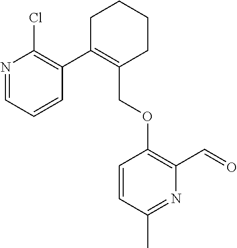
C1C(C2=C(Cl)N=CC=C2)=C(COC2=C(C=O)N=C(C)C=C2)CCC1
